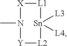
CN1[X][L1][Sn]([L3])([L4])[L2][Y]1
